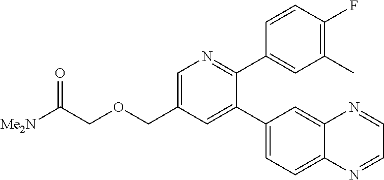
C1=C(COCC([Me2N])=O)C=C(C2=CC=C3C(=C2)N=CC=N3)C(C2=CC(C)=C(F)C=C2)=N1
